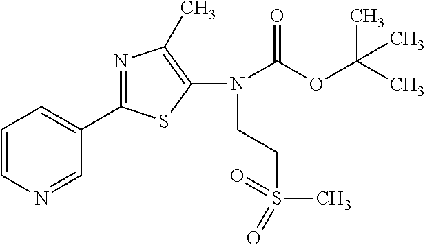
C1(C2=NC(C)=C(N(C(=O)OC(C)(C)C)CCS(C)(=O)=O)S2)=CC=CN=C1
